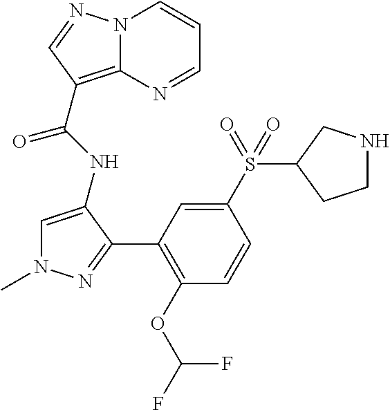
N12C(=C(C(NC3=CN(C)N=C3C3=C(OC(F)F)C=CC(S(C4CCNC4)(=O)=O)=C3)=O)C=N1)N=CC=C2
